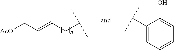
[AcO]CC=CCC(C)C.C1(C(C)C)=CC=CC=C1O
